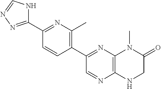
C1(C2=NN=CN2)=NC(C)=C(C2=NC3=C(N=C2)NCC(=O)N3C)C=C1
